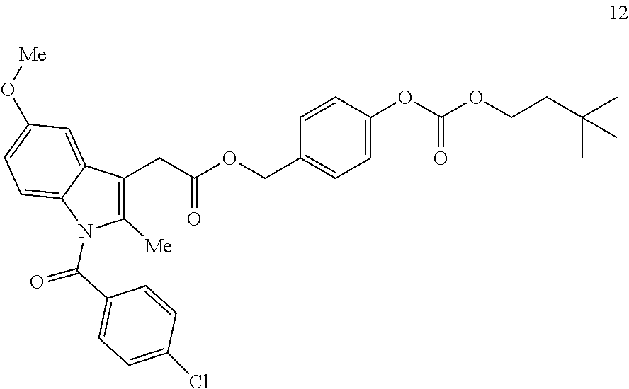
C1([Me])=C(CC(OCC2=CC=C(OC(=O)OCCC(C)(C)C)C=C2)=O)C2=CC(O[Me])=CC=C2N1C(C1=CC=C(Cl)C=C1)=O
